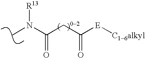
CN(C(CC([E][C16alkyl])=O)=O)[R13]
